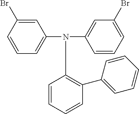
C1=C(Br)C=CC=C1N(C1=CC(Br)=CC=C1)C1=C(C2=CC=CC=C2)C=CC=C1
